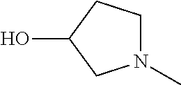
N1(C)CCC(O)C1
